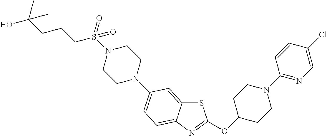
S1C2=CC(N3CCN(S(CCCC(O)(C)C)(=O)=O)CC3)=CC=C2N=C1OC1CCN(C2=NC=C(Cl)C=C2)CC1
